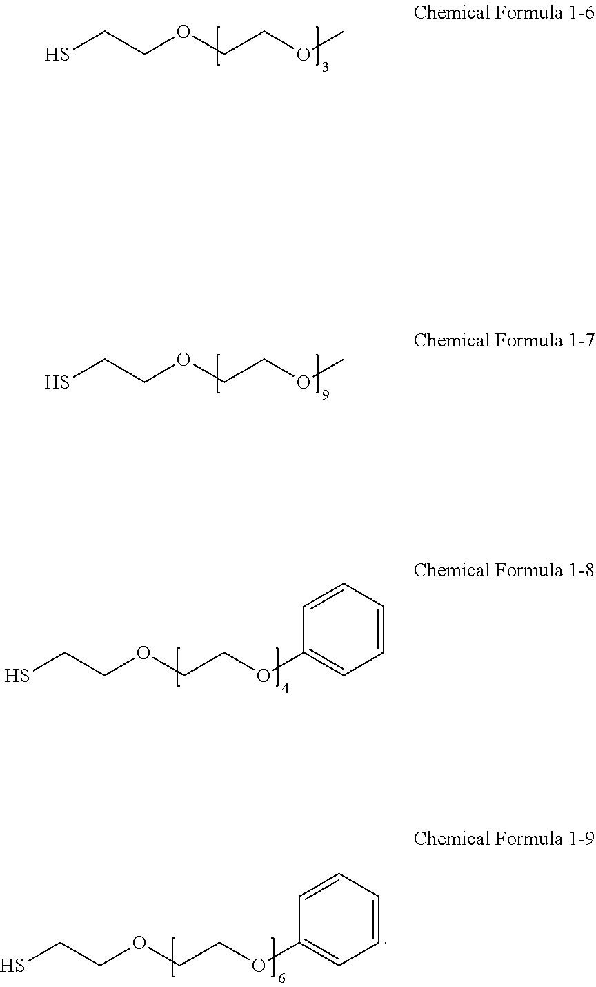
SCCOCCOC.SCCOCCOC.SCCOCCOC1=CC=CC=C1.SCCOCCOC1=CC=CC=C1
